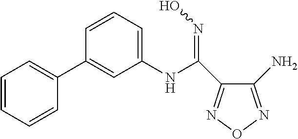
C1(NC(=NO)C2=NON=C2N)=CC=CC(C2=CC=CC=C2)=C1
